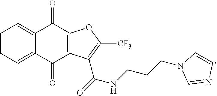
C1=CC=C2C(=C1)C(=O)C1=C(C2=O)C(C(NCCCN2C=NC=C2)=O)=C([CF3])O1
